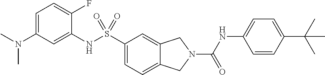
C1=C(N(C)C)C=C(NS(C2=CC=C3C(=C2)CN(C(NC2=CC=C(C(C)(C)C)C=C2)=O)C3)(=O)=O)C(F)=C1
